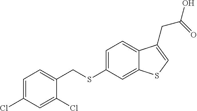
C(SC1=CC=C2C(=C1)SC=C2CC(=O)O)C1=CC=C(Cl)C=C1Cl
